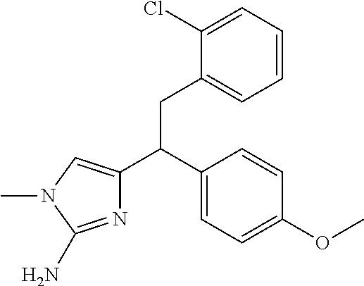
C1=CC(C(C2=CN(C)C(N)=N2)CC2=CC=CC=C2Cl)=CC=C1OC
